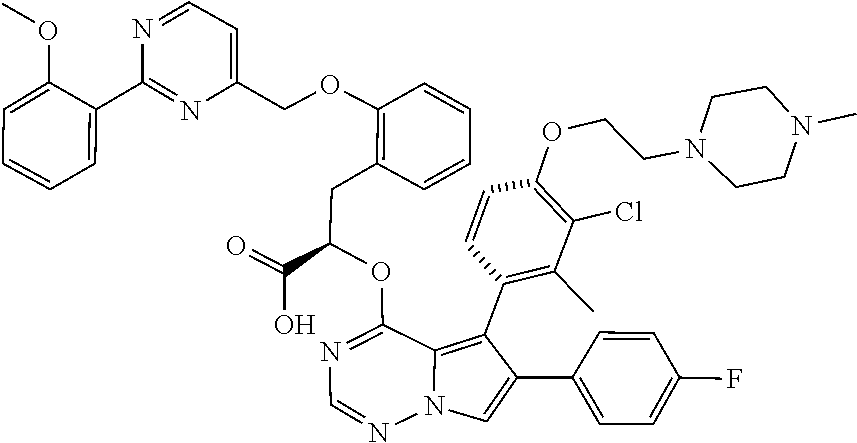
N1(C)CCN(CCOC2=C(Cl)C(C)=C(C3=C4C(OC(C(=O)O)CC5=C(OCC6=CC=NC(C7=CC=CC=C7OC)=N6)C=CC=C5)=NC=NN4C=C3C3=CC=C(F)C=C3)C=C2)CC1
